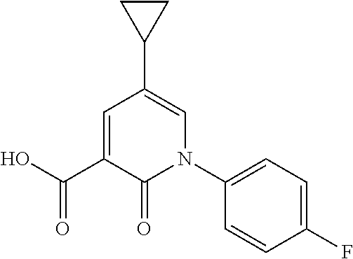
C1(N2C(=O)C(C(O)=O)=CC(C3CC3)=C2)=CC=C(F)C=C1
